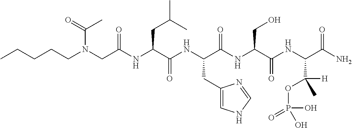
N(CC(NC(C(NC(C(NC(C(NC(C(N)=O)C([H])(C)OP(O)(O)=O)=O)CO)=O)CC1=CNC=N1)=O)CC(C)C)=O)(CCCCC)C(=O)C
